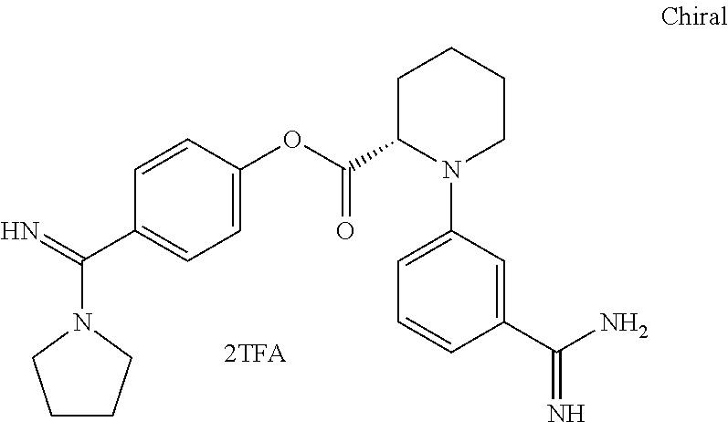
C1CCN(C(=N)C2=CC=C(OC(C3N(C4=CC=CC(C(N)=N)=C4)CCCC3)=O)C=C2)C1
